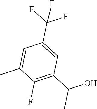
C1(F)=C(C(O)C)C=C(C(F)(F)F)C=C1C
